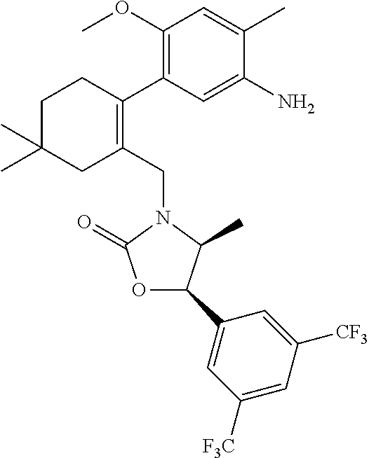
C1C(C)(C)CC(CN2C(=O)OC(C3=CC([F3C])=CC([CF3])=C3)C2C)=C(C2=C(OC)C=C(C)C(N)=C2)C1
